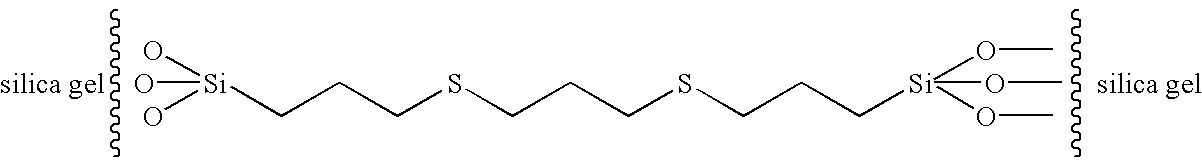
[silica gel].[silica gel].C(SCCC[Si](OC)(OC)OC)CCSCCC[Si](O)(O)O
